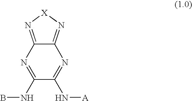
C1(NB)=NC2=N[X]N=C2N=C1N[A]
